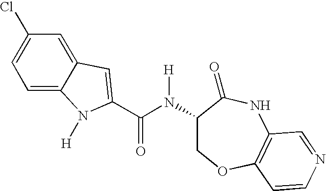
C1=C2C(=CC(Cl)=C1)C=C(C(N([H])C1COC3=C(NC1=O)C=NC=C3)=O)N2[H]
